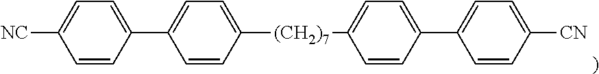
C1=CC([(CH2)7]C2=CC=C(C3=CC=C([CN])C=C3)C=C2)=CC=C1C1=CC=C([NC])C=C1
